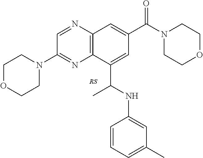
C1(N2CCOCC2)=NC2=C(N=C1)C=C(C(N1CCOCC1)=O)C=C2C(NC1=CC(C)=CC=C1)C
